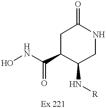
ONC(=O)C1C(N[R])CNC(=O)C1
